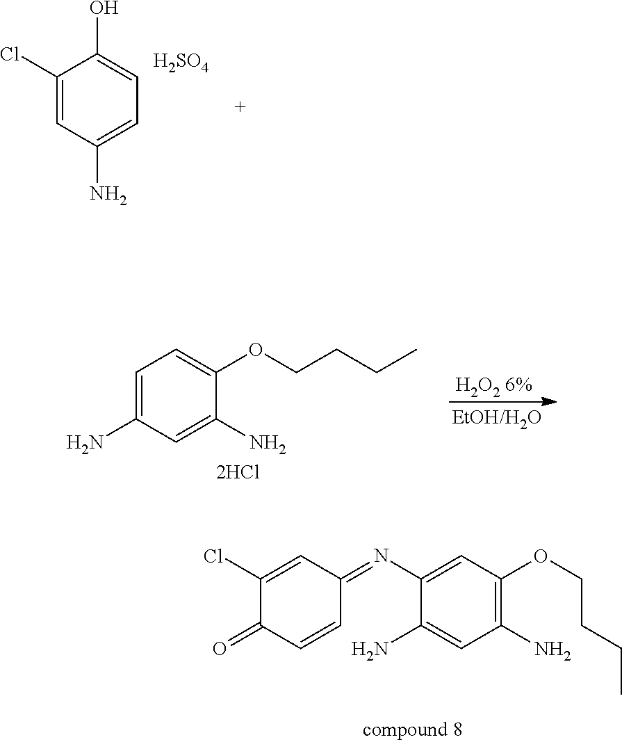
C1=C(N)C=C(N)C(OCCCC)=C1.C1(Cl)=CC(N)=CC=C1O.[H2SO4].C1(Cl)=CC(=NC2=CC(OCCCC)=C(N)C=C2N)C=CC1=O
